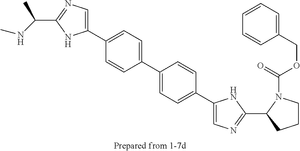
C1(C2=CC=C(C3=CC=C(C4=CN=C(C5CCCN5C(=O)OCC5=CC=CC=C5)N4)C=C3)C=C2)=CN=C(C(NC)C)N1
